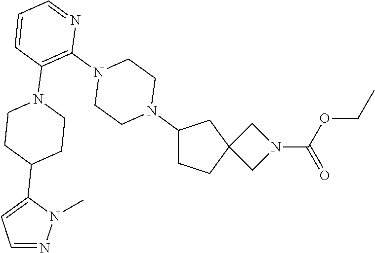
C1CC2(CC1N1CCN(C3=C(N4CCC(C5=CC=NN5C)CC4)C=CC=N3)CC1)CN(C(=O)OCC)C2
